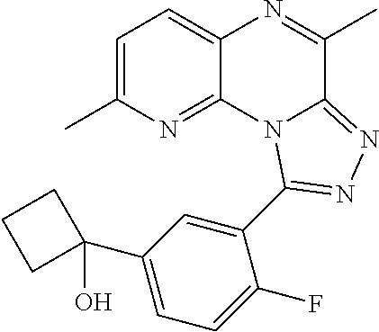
C1=C(C)N=C2C(=C1)N=C(C)C1=NN=C(C3=CC(C4(O)CCC4)=CC=C3F)N21
